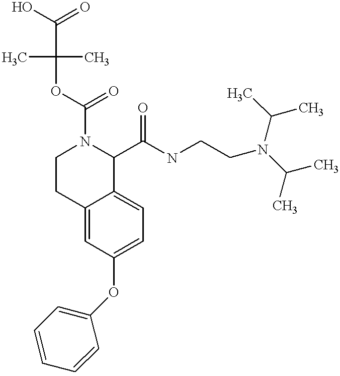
O(C1=CC=C2C(=C1)CCN(C(OC(C)(C)C(=O)O)=O)C2C(NCCN(C(C)C)C(C)C)=O)C1=CC=CC=C1
